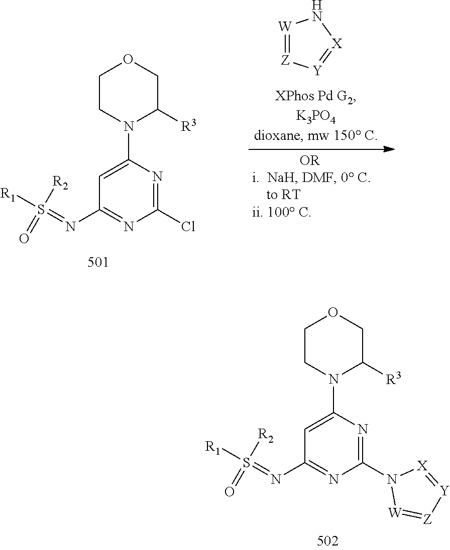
S([R2])([R1])(=O)=NC1=NC(Cl)=NC(N2CCOCC2[R3])=C1.[W]1=[Z][Y]=[X]N1.S([R2])([R1])(=O)=NC1=NC(N2[W]=[Z][Y]=[X]2)=NC(N2CCOCC2[R3])=C1
